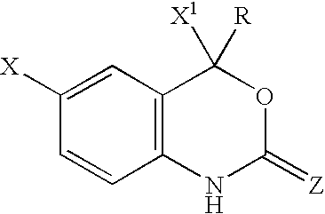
C1=CC([X])=CC2=C1NC(=[Z])OC2([X1])[R]
